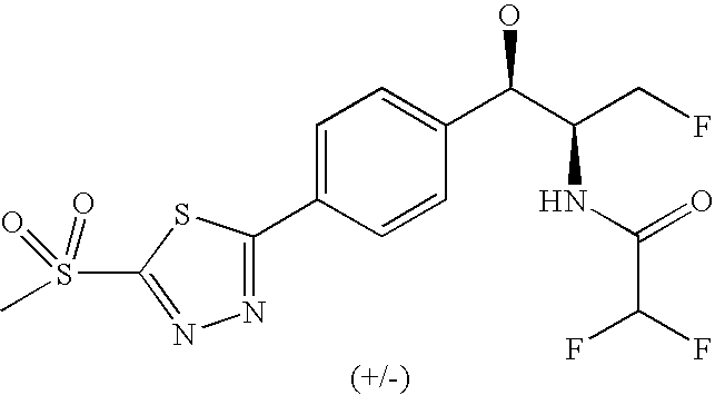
C1(C2=CC=C(C(C(CF)NC(C(F)F)=O)O)C=C2)=NN=C(S(C)(=O)=O)S1
